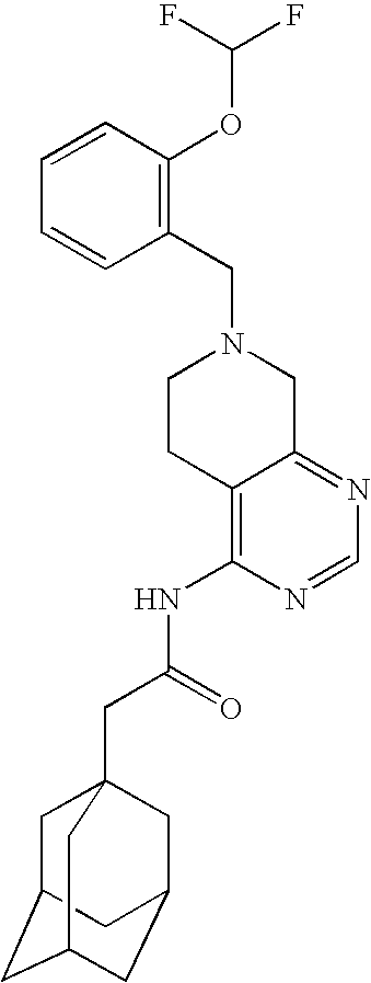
C1(CN2CCC3=C(NC(CC45CC6CC(CC(C4)C6)C5)=O)N=CN=C3C2)=C(OC(F)F)C=CC=C1
